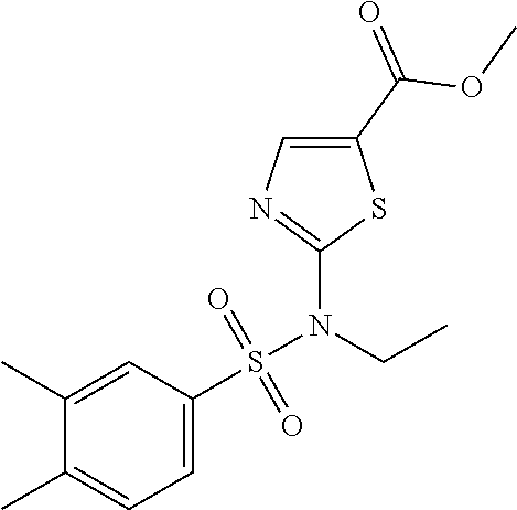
C1=C(S(N(C2=NC=C(C(=O)OC)S2)CC)(=O)=O)C=C(C)C(C)=C1
